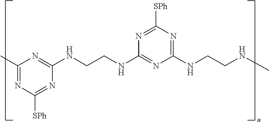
C1(C)=NC([SPh])=NC(NCCNC2=NC(NCCNC)=NC([SPh])=N2)=N1
